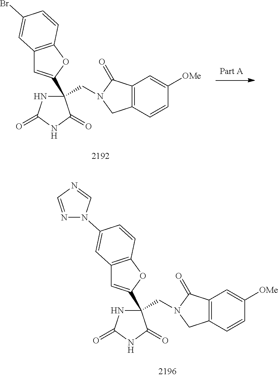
N1C(=O)NC(=O)C1(C1=CC2=C(O1)C=CC(Br)=C2)CN1CC2=C(C1=O)C=C([OMe])C=C2.N1C(=O)NC(=O)C1(C1=CC2=C(O1)C=CC(N1N=CN=C1)=C2)CN1CC2=C(C1=O)C=C([OMe])C=C2
